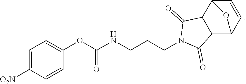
C1=C([O2N])C=CC(OC(NCCCN2C(=O)C3C(C2=O)C2C=CC3O2)=O)=C1
